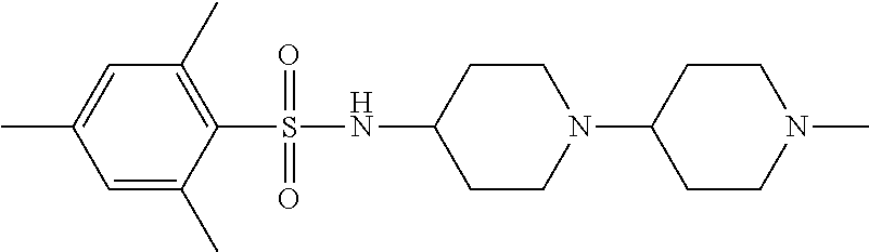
S(C1=C(C)C=C(C)C=C1C)(=O)(=O)NC1CCN(C2CCN(C)CC2)CC1
